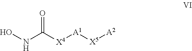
N(C([X4][A1][X5][A2])=O)O
